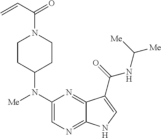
C1(N([Me])C2CCN(C(C=C)=O)CC2)=CN=C2C(=N1)C(C(=O)NC([Me])[Me])=CN2
